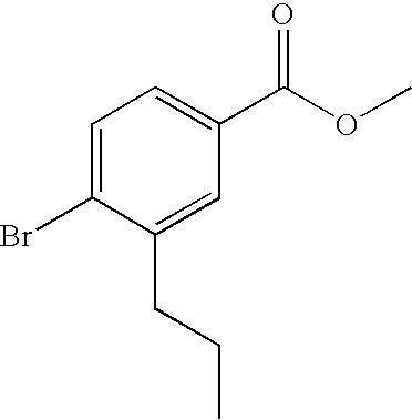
C1=C(Br)C(CCC)=CC(C(OC)=O)=C1
